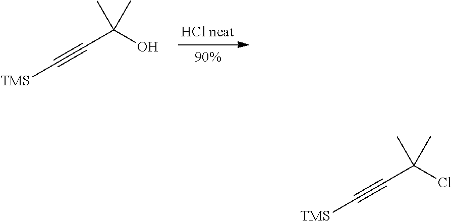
[90%].C(C#C[TMS])(O)(C)C.C(C#C[TMS])(Cl)(C)C
